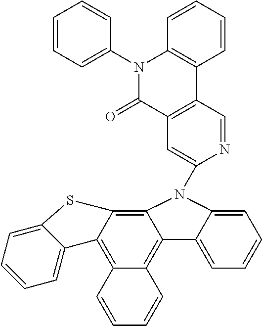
C12=C3C(=C4C(=C1C1=CC=CC=C1N2C1=CC2=C(C=N1)C1=C(N(C5=CC=CC=C5)C2=O)C=CC=C1)C=CC=C4)C1=CC=CC=C1S3
